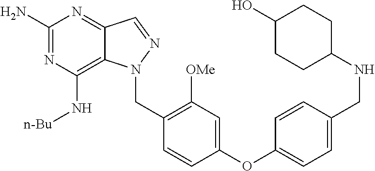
C1(N)=NC(N[n-Bu])=C2C(=N1)C=NN2CC1=C([OMe])C=C(OC2=CC=C(CNC3CCC(O)CC3)C=C2)C=C1
